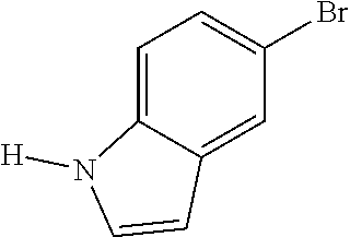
C1=C2C(=CC(Br)=C1)C=CN2[H]
